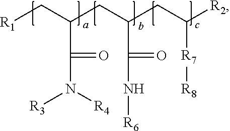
C(N([R4])[R3])(=O)C(C[R1])CC(CC([R2])[R7][R8])C(N[R6])=O
